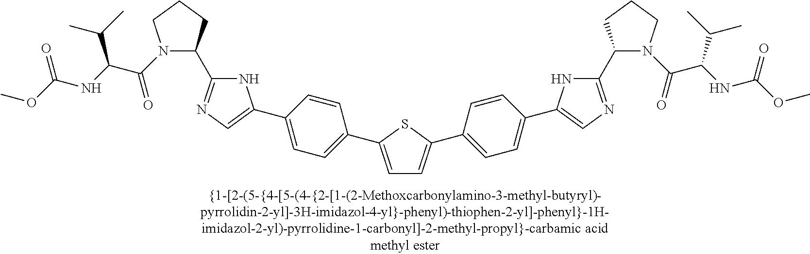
C1=C(C2=CC=C(C3=CN=C(C4N(C(=O)C(NC(OC)=O)C(C)C)CCC4)N3)C=C2)SC(C2=CC=C(C3=CN=C(C4N(C(=O)C(NC(OC)=O)C(C)C)CCC4)N3)C=C2)=C1
